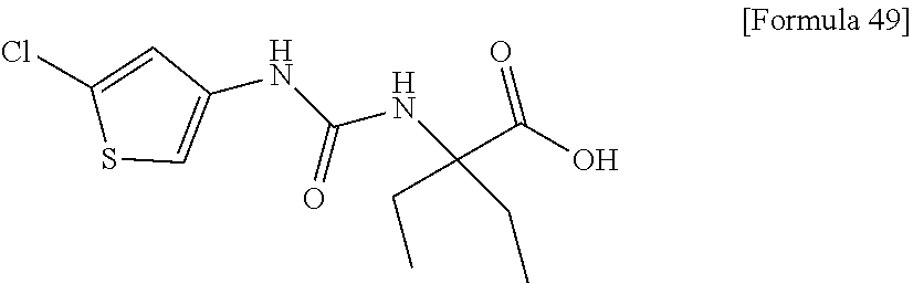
C1(NC(NC(C(O)=O)(CC)CC)=O)=CSC(Cl)=C1
